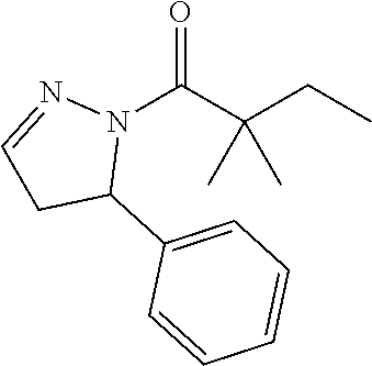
O=C(C(CC)(C)C)N1N=CCC1C1=CC=CC=C1
